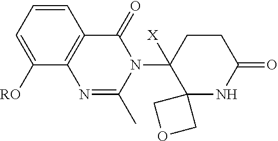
C1=CC2=C(C([RO])=C1)N=C(C)N(C1([X])C3(NC(=O)CC1)COC3)C2=O
